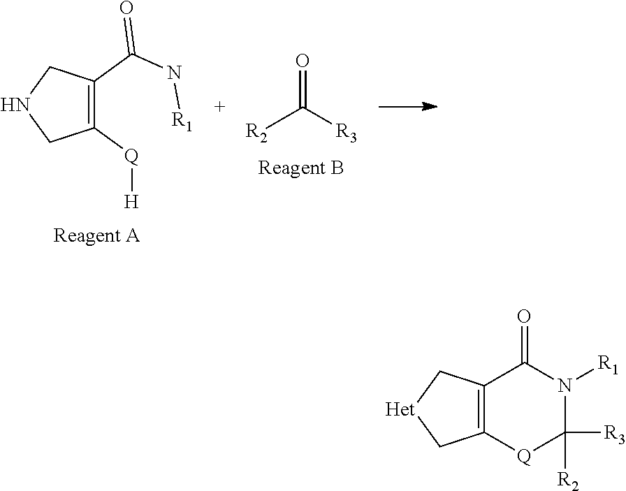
O=C([R3])[R2].C1(C(N[R1])=O)=C([Q][H])CNC1.C12=C(C[Het]C1)[Q]C([R3])([R2])N([R1])C2=O
